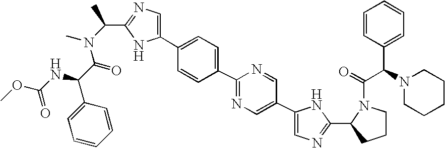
C1(C2=CC=C(C3=NC=C(C4=CN=C(C5CCCN5C(C(N5CCCCC5)C5=CC=CC=C5)=O)N4)C=N3)C=C2)=CN=C(C(N(C)C(C(NC(OC)=O)C2=CC=CC=C2)=O)C)N1
